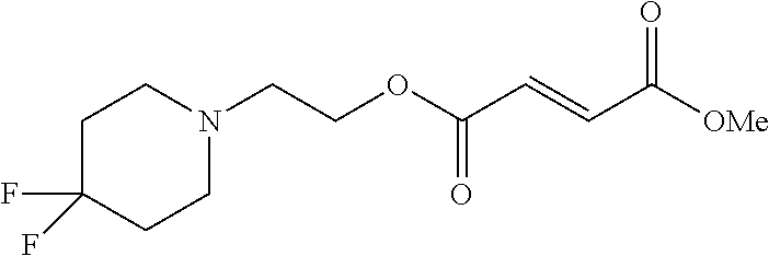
N1(CCOC(C=CC([OMe])=O)=O)CCC(F)(F)CC1
